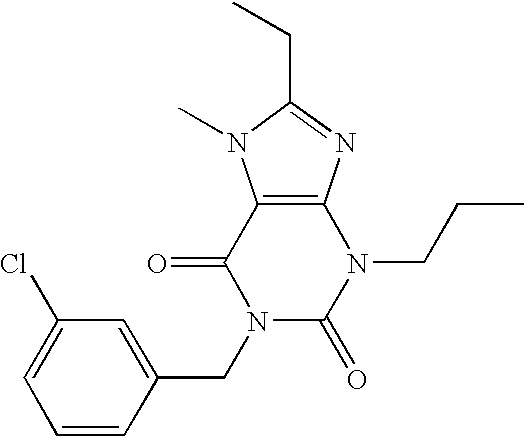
C12=C(N=C(CC)N1C)N(CCC)C(=O)N(CC1=CC(Cl)=CC=C1)C2=O
